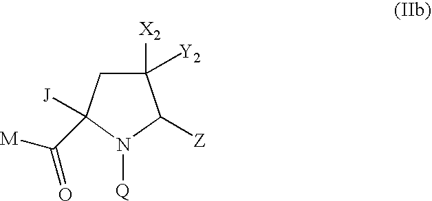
C1([X2])([Y2])CC([J])(C([M])=O)N([Q])C1[Z]
